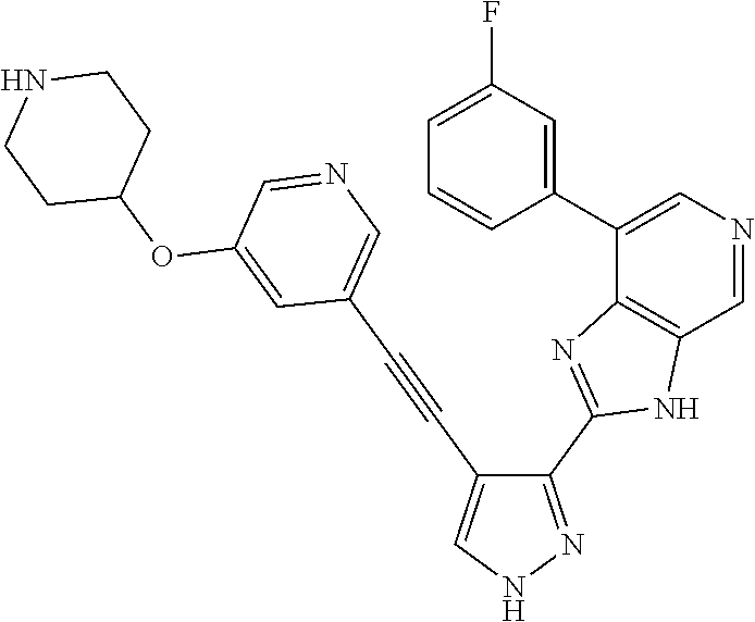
C1(C2=NC3=C(C=NC=C3C3=CC(F)=CC=C3)N2)=NNC=C1C#CC1=CN=CC(OC2CCNCC2)=C1
